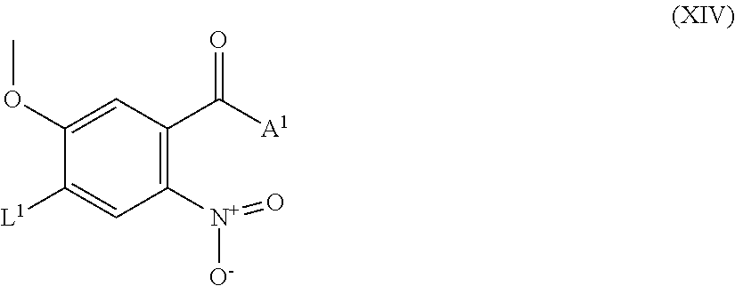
C1(OC)=CC(C([A1])=O)=C([N+]([O-])=O)C=C1[L1]
